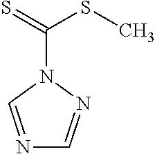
N1=CN(C(=S)SC)N=C1
